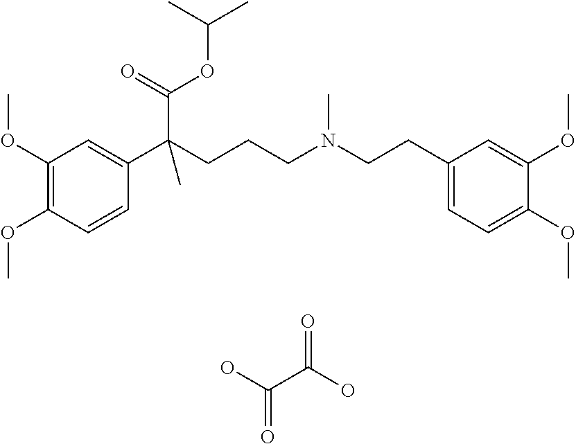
C1(OC)=C(OC)C=CC(C(CCCN(CCC2=CC=C(OC)C(OC)=C2)C)(C(=O)OC(C)C)C)=C1.OC(C(O)=O)=O
